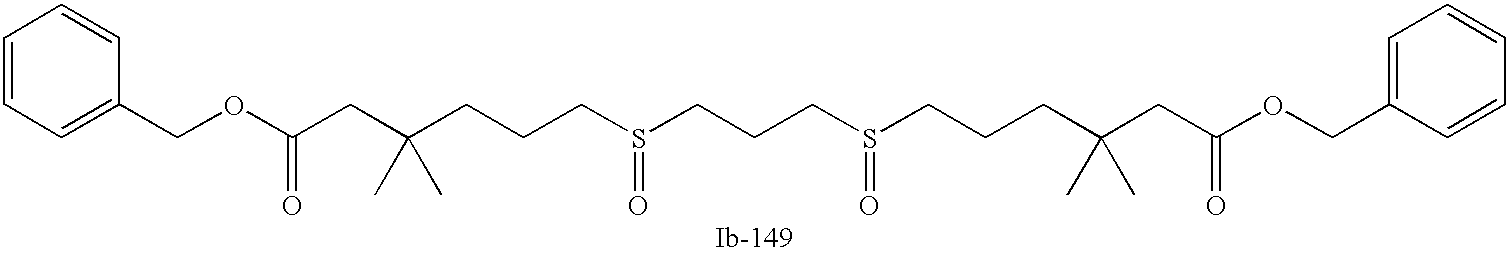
C1=CC=C(COC(=O)CC(CCCS(=O)CCCS(=O)CCCC(CC(OCC2=CC=CC=C2)=O)(C)C)(C)C)C=C1
